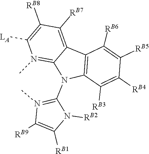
[LA]C1=C([RB8])C([RB7])=C2C3=C(C([RB3])=C([RB4])C([RB5])=C3[RB6])N(C3=N(C)C([RB9])=C([RB1])N3[RB2])C2=N1C
